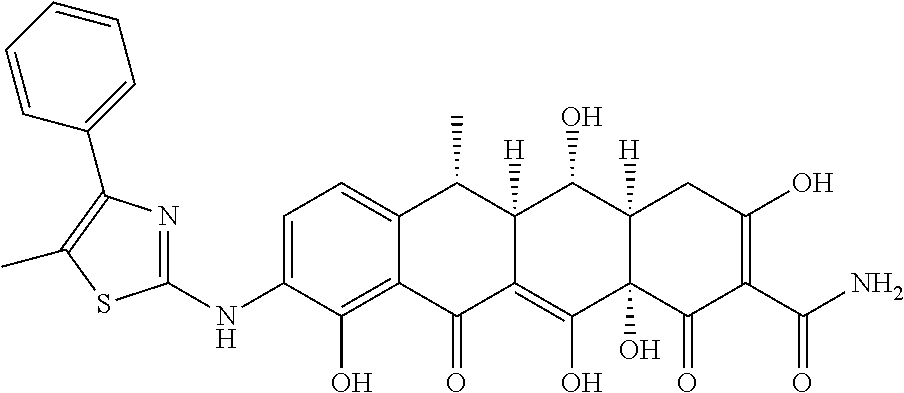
C1=C(NC2=NC(C3=CC=CC=C3)=C(C)S2)C(O)=C2C(=C1)C(C)C1([H])C(=C(O)C3(O)C([H])(C1O)CC(O)=C(C(N)=O)C3=O)C2=O
